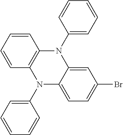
C1=CC=CC2=C1N(C1=CC=CC=C1)C1=CC(Br)=CC=C1N2C1=CC=CC=C1
